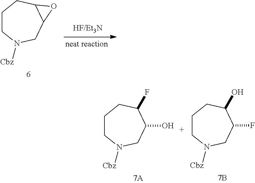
C1CN([Cbz])CC2C(C1)O2.C1CN([Cbz])CC(O)C(F)C1.C1CN([Cbz])CC(F)C(O)C1
